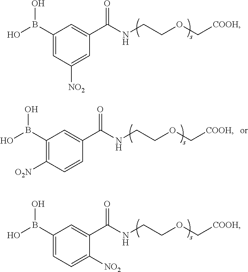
C1(B(O)O)=CC([NO2])=CC(C(NCCOC[COOH])=O)=C1.C1(B(O)O)=C([O2N])C=CC(C(NCCOC[COOH])=O)=C1.C1(B(O)O)=CC=C([NO2])C(C(NCCOC[COOH])=O)=C1
